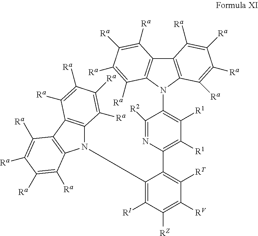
C12=C(N(C3=C([R1])C([R1])=C(C4=C([RT])C([RV])=C([RZ])C([RI])=C4N4C5=C(C6=C4C([Ra])=C([Ra])C([Ra])=C6[Ra])C([Ra])=C([Ra])C([Ra])=C5[Ra])N=C3[R2])C3=C1C([Ra])=C([Ra])C([Ra])=C3[Ra])C([Ra])=C([Ra])C([Ra])=C2[Ra]
